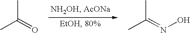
CC(=O)C.CC(=NO)C
